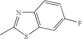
C12=C(SC(C)=N1)C=C(F)C=C2
